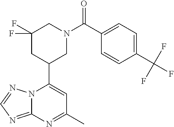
N12C(=NC=N1)N=C(C)C=C2C1CN(C(=O)C2=CC=C(C(F)(F)F)C=C2)CC(F)(F)C1
